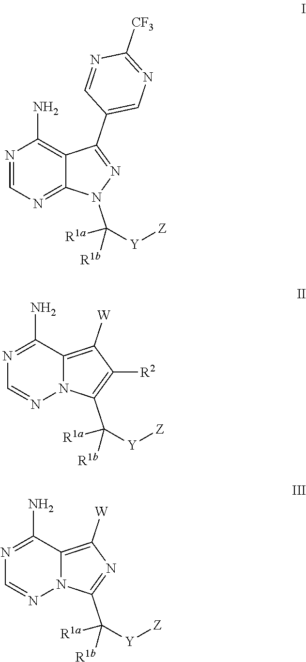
N1=CN=C2C(=C1N)C(C1=CN=C([CF3])N=C1)=NN2C([Y][Z])([R1a])[R1b].N1=C(N)C2=C([W])C([R2])=C(C([Y][Z])([R1a])[R1b])N2N=C1.N1=C(N)C2=C([W])N=C(C([Y][Z])([R1a])[R1b])N2N=C1
